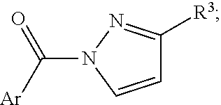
C1=CN(C([Ar])=O)N=C1[R3]
